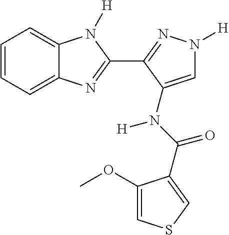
C1=CC=C2C(=C1)N([H])C(C1=NN([H])C=C1N(C(=O)C1=CSC=C1OC)[H])=N2
